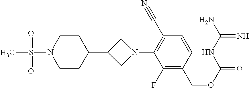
C1CN(S(C)(=O)=O)CCC1C1CN(C2=C(C#N)C=CC(COC(=O)NC(N)=N)=C2F)C1
